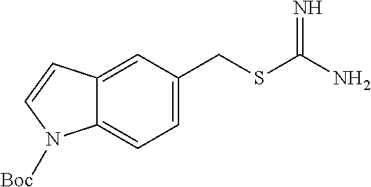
C1=C(CSC(N)=N)C=C2C(=C1)N([Boc])C=C2
